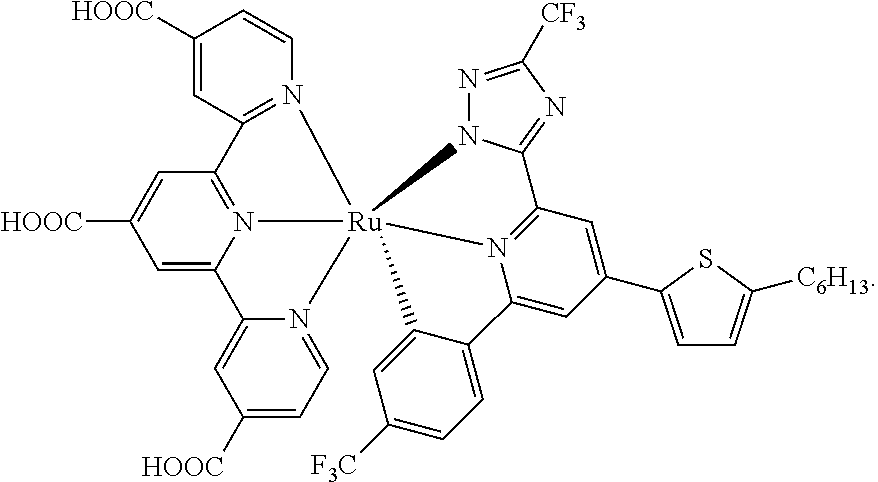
C1=C2N3=C(C=C1[HOOC])C1=N(C=CC([HOOC])=C1)[Ru]314(N3=CC=C([HOOC])C=C23)N2N=C([CF3])N=C2C2=N1C(=CC(C1=CC=C([C6H13])S1)=C2)C1=CC=C([F3C])C=C41
